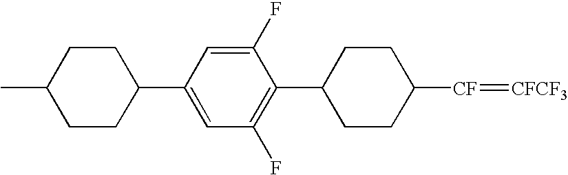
C1CC([CF]=[CFCF3])CCC1C1=C(F)C=C(C2CCC(C)CC2)C=C1F
